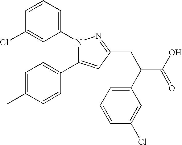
C1=CC=C(N2C(C3=CC=C(C)C=C3)=CC(CC(C(O)=O)C3=CC=CC(Cl)=C3)=N2)C=C1Cl
